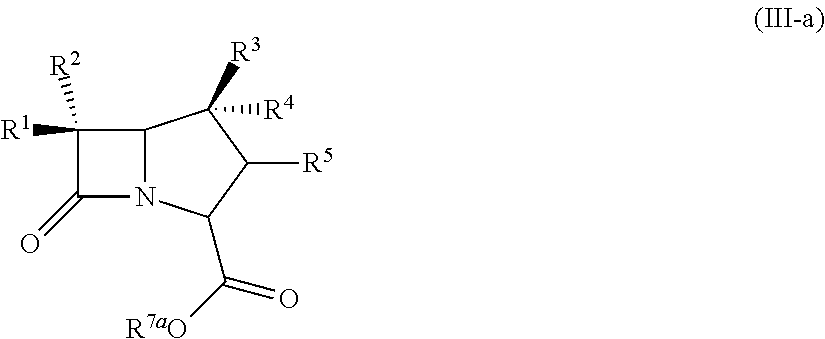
C12N(C(C([R7aO])=O)C([R5])C1([R3])[R4])C(=O)C2([R1])[R2]
